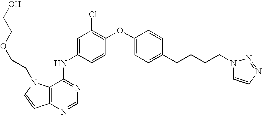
C12=C(N=CN=C1NC1=CC(Cl)=C(OC3=CC=C(CCCCN4C=CN=N4)C=C3)C=C1)C=CN2CCOCCO
